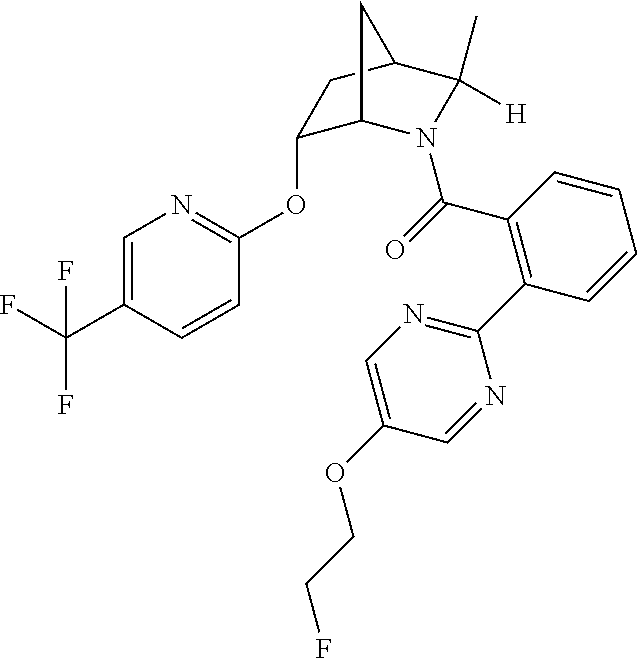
C1=C(C(F)(F)F)C=CC(OC2C3N(C(=O)C4=C(C5=NC=C(OCCF)C=N5)C=CC=C4)C(C)([H])C(C2)C3)=N1
